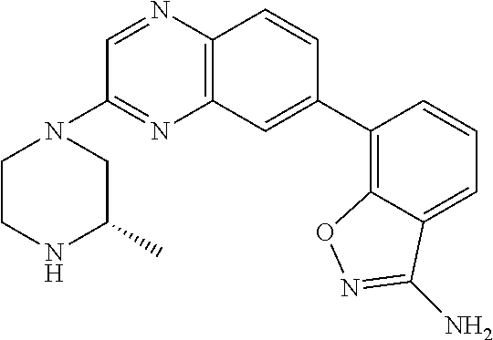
C1=NC2=C(N=C1N1CCNC(C)C1)C=C(C1=C3C(=CC=C1)C(N)=NO3)C=C2
